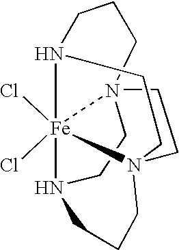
C1CN23[Fe]45(Cl)(Cl)N(CC2)(CCN4CCC3)CCCN15
